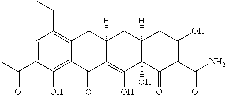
C1=C(C(C)=O)C(O)=C2C(=C1CC)CC1([H])C(=C(O)C3(O)C([H])(C1)CC(O)=C(C(N)=O)C3=O)C2=O
